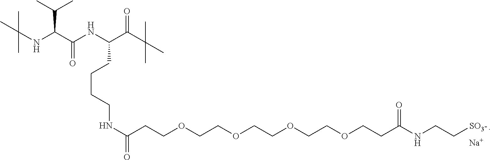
C(NC(C(NC(C(C(C)(C)C)=O)CCCCNC(=O)CCOCCOCCOCCOCCC(NCC[SO3-])=O)=O)C(C)C)(C)(C)C.[Na]
